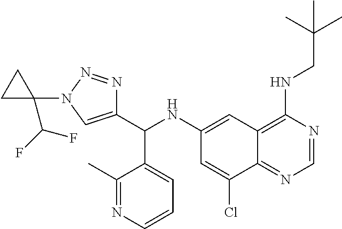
C1(NC(C2=CN(C3(C(F)F)CC3)N=N2)C2=CC=CN=C2C)=CC2=C(NCC(C)(C)C)N=CN=C2C(Cl)=C1
